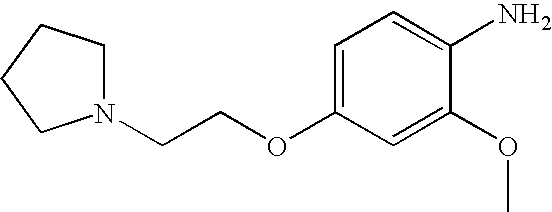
C1=C(OCCN2CCCC2)C=C(OC)C(N)=C1
